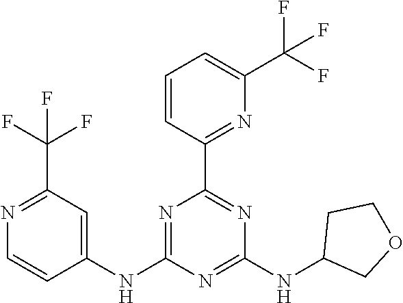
N1=C(C(F)(F)F)C=C(NC2=NC(C3=NC(C(F)(F)F)=CC=C3)=NC(NC3COCC3)=N2)C=C1
